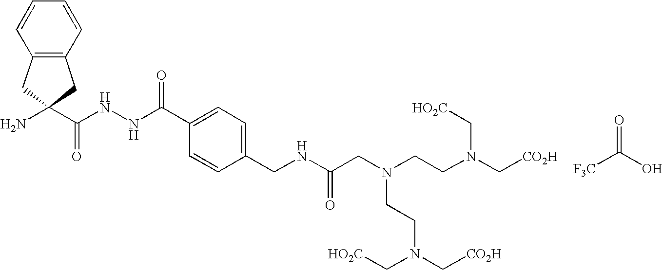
C(=O)(O)[F3C].NC1(C(NNC(C2=CC=C(CNC(CN(CCN(C[CO2H])C[HO2C])CCN(C[CO2H])C[HO2C])=O)C=C2)=O)=O)CC2=C(C1)C=CC=C2
